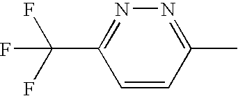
N1=C(C)C=CC(C(F)(F)F)=N1
